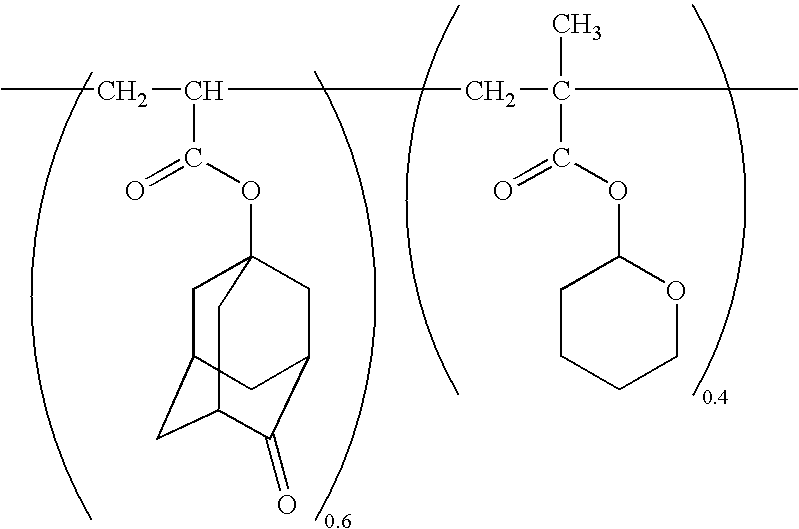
CCC(CC(C)(C)C(=O)OC1CCCCO1)C(=O)OC12CC3CC(C(=O)C(C1)C3)C2
